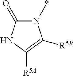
N1(*)C(=O)NC([R5A])=C1[R5B]
